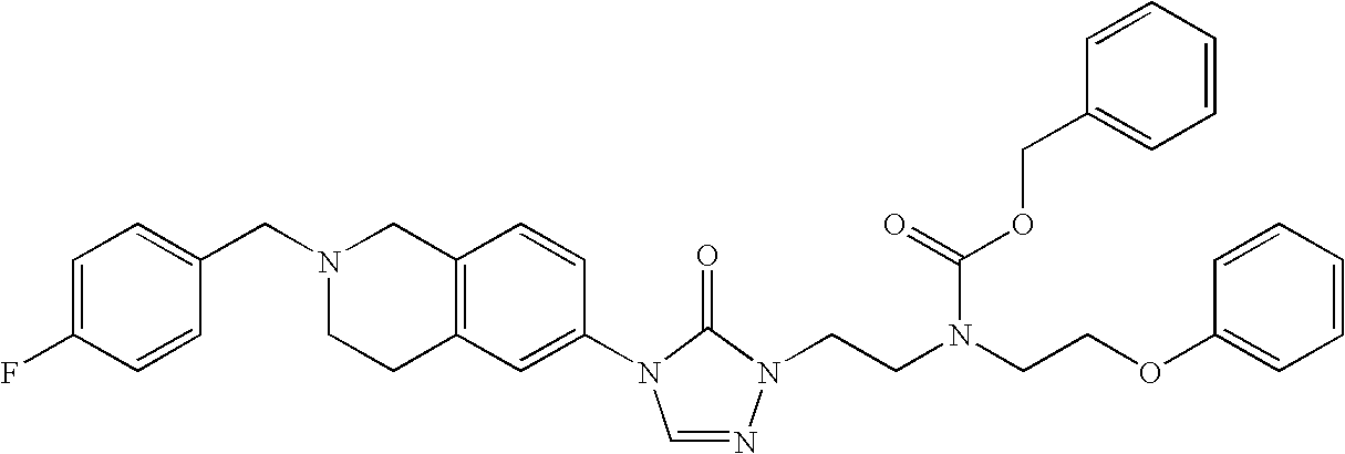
C12=C(C=C(N3C=NN(CCN(CCOC4=CC=CC=C4)C(=O)OCC4=CC=CC=C4)C3=O)C=C1)CCN(CC1=CC=C(F)C=C1)C2
